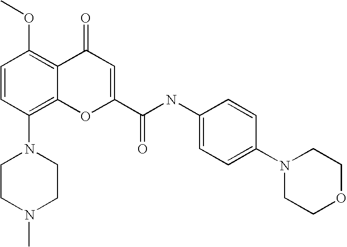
C1=CC(N2CCN(C)CC2)=C2C(=C1OC)C(=O)C=C(C(=O)NC1=CC=C(N3CCOCC3)C=C1)O2
